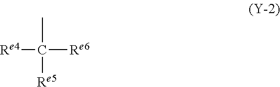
[Re4]C(C)([Re6])[Re5]
